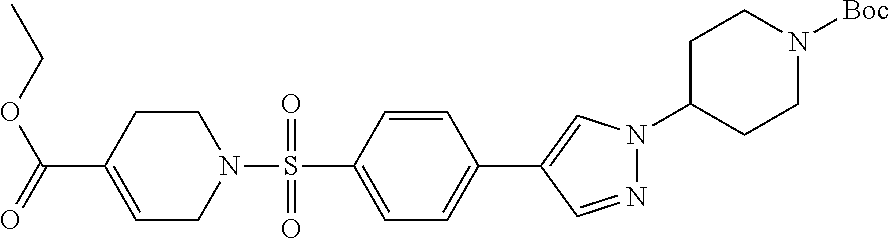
O=C(OCC)C1=CCN(S(C2=CC=C(C3=CN(C4CCN([Boc])CC4)N=C3)C=C2)(=O)=O)CC1
